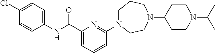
C1N(C2=NC(C(NC3=CC=C(Cl)C=C3)=O)=CC=C2)CCN(C2CCN(C(C)C)CC2)CC1
